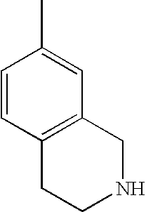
C12=C(C=C(C)C=C1)CNCC2
